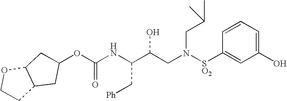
O(C(NC(C(CN([SO2]C1=CC(O)=CC=C1)CC(C)C)O)C[Ph])=O)C1CC2C(OCC2)C1
